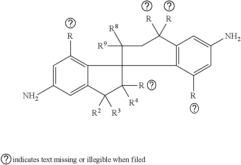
C1=C(N)C=C2C(=C1[R])C1(C([R])([R4])C2([R2])[R3])C2=C(C([R])([R])CC1([R9])[R8])C=C(N)C=C2[R]
